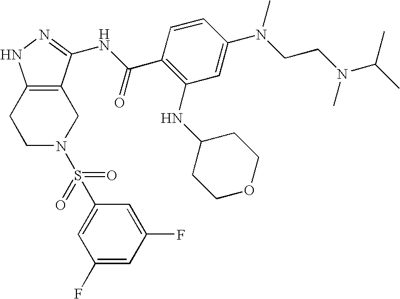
C1C2=C(CCN1S(C1=CC(F)=CC(F)=C1)(=O)=O)NN=C2NC(C1=C(NC2CCOCC2)C=C(N(CCN(C)C(C)C)C)C=C1)=O
